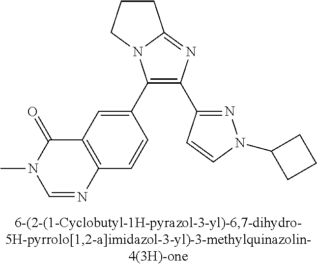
C1(C2=CC3=C(C=C2)N=CN(C)C3=O)=C(C2=NN(C3CCC3)C=C2)N=C2N1CCC2
